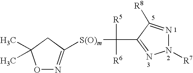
O1N=C([S(O)m]C([R5])([R6])C2=NN([R7])N=C2[R8])CC1(C)C
